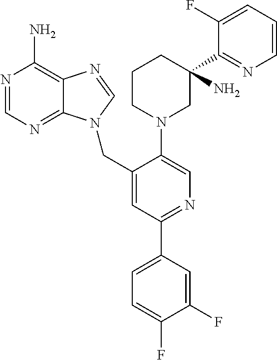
C12=C(N)N=CN=C1N(CC1=CC(C3=CC=C(F)C(F)=C3)=NC=C1N1CC(C3=NC=CC=C3F)(N)CCC1)C=N2
